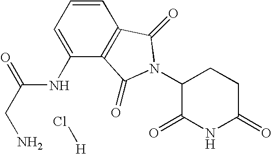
C1=CC2=C(C(NC(CN)=O)=C1)C(=O)N(C1C(=O)NC(=O)CC1)C2=O.Cl[H]
